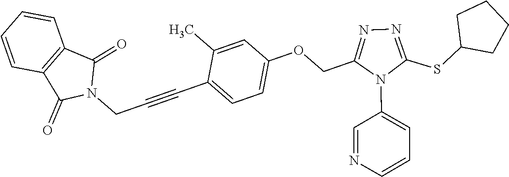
C1=C(C)C(C#CCN2C(=O)C3=C(C2=O)C=CC=C3)=CC=C1OCC1=NN=C(SC2CCCC2)N1C1=CC=CN=C1
